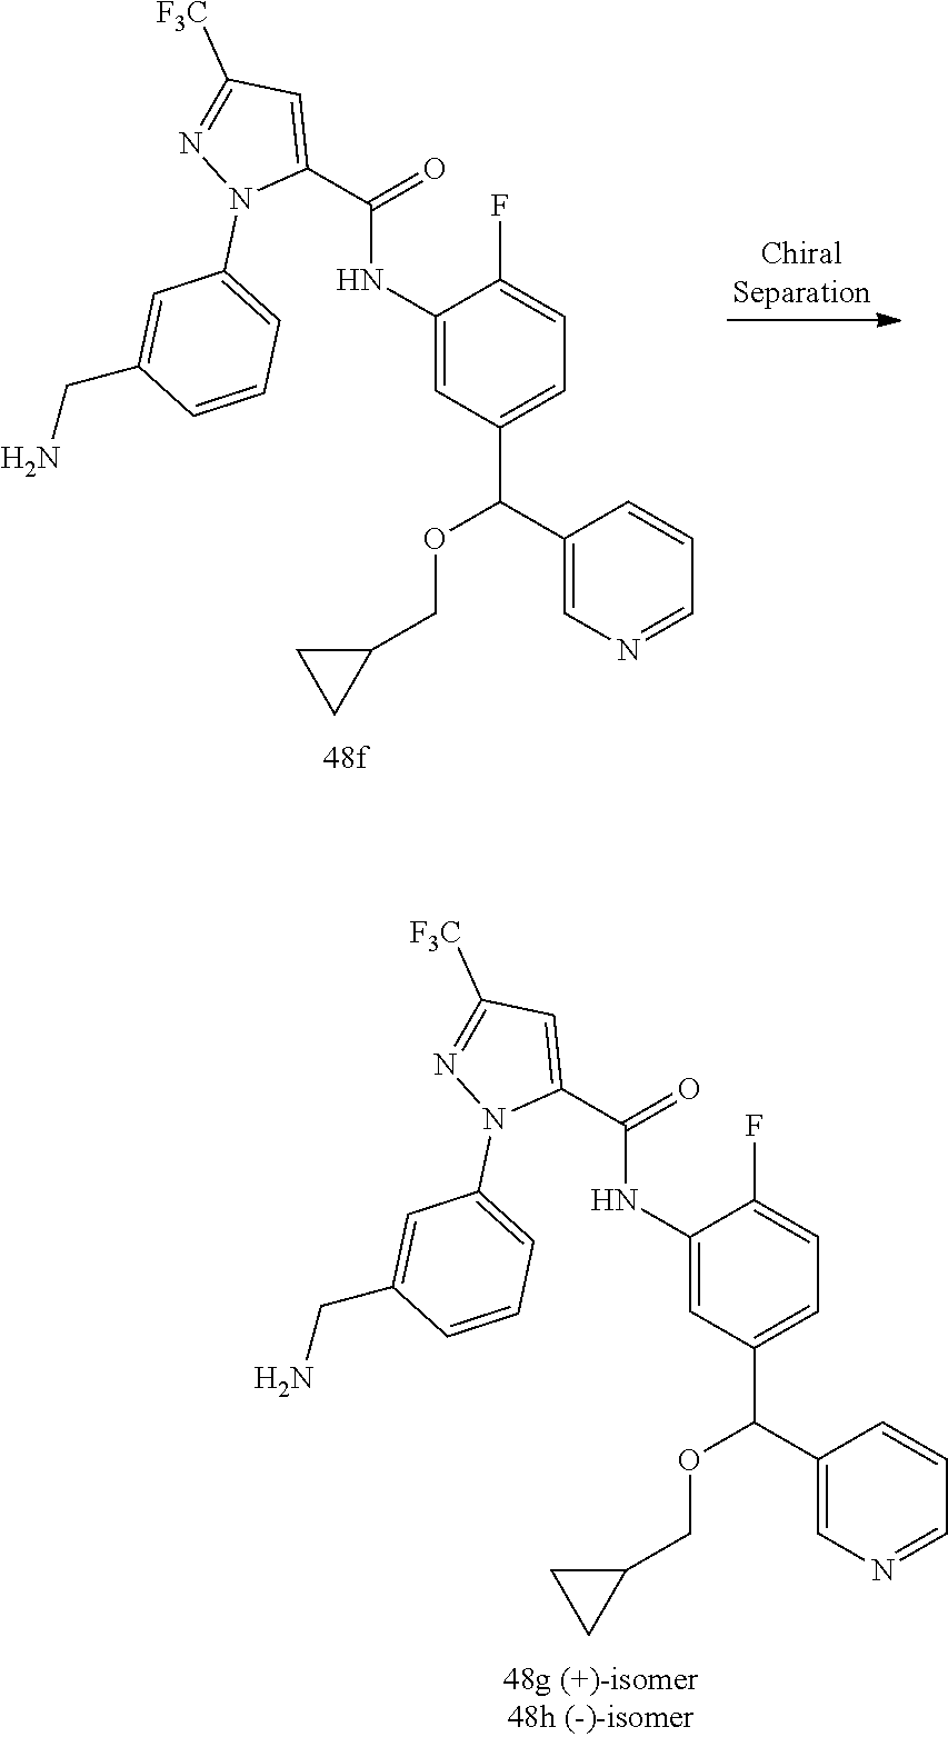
C1(NC(C2=CC([F3C])=NN2C2=CC=CC(CN)=C2)=O)=CC(C(OCC2CC2)C2=CN=CC=C2)=CC=C1F.C1(NC(C2=CC([F3C])=NN2C2=CC=CC(CN)=C2)=O)=CC(C(OCC2CC2)C2=CN=CC=C2)=CC=C1F
